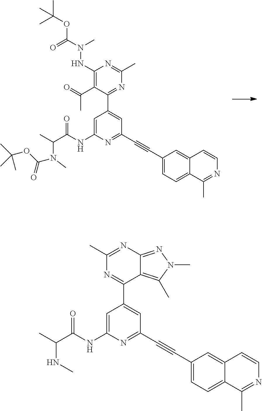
CC(OC(N(C)NC1=C(C(=O)C)C(C2=CC(C#CC3=CC=C4C(=C3)C=CN=C4C)=NC(NC(C(C)N(C(OC(C)(C)C)=O)C)=O)=C2)=NC(C)=N1)=O)(C)C.CC1=NC2=NN(C)C(C)=C2C(C2=CC(C#CC3=CC=C4C(=C3)C=CN=C4C)=NC(NC(C(C)NC)=O)=C2)=N1
